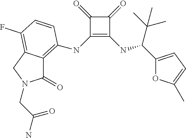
C1(NC2=C3C(=O)N(CC(=O)N)CC3=C(F)C=C2)=C(NC(C(C)(C)C)C2=CC=C(C)O2)C(=O)C1=O
